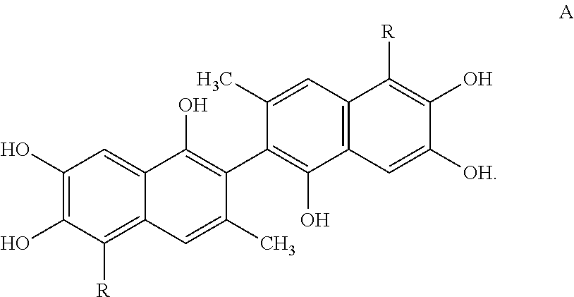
C12=C(C=C(C)C(C3=C(O)C4=CC(O)=C(O)C([R])=C4C=C3C)=C1O)C([R])=C(O)C([OH])=C2
